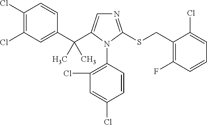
C1(C(C2=CN=C(SCC3=C(F)C=CC=C3Cl)N2C2=C(Cl)C=C(Cl)C=C2)(C)C)=CC(Cl)=C(Cl)C=C1
